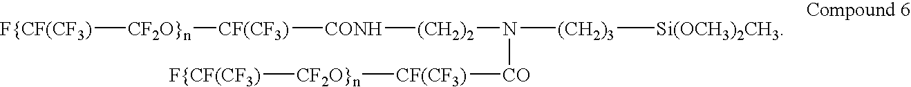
[F{CF(CF3)][CF2O}n][CF(CF3)][CONH][(CH2)2]N([CO][CF(CF3)][CF2O}n][F{CF(CF3)])[(CH2)3][Si(OCH3)2CH3]
